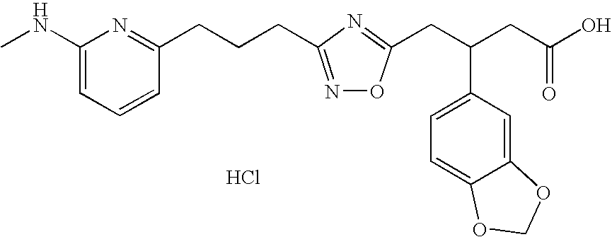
CNC1=CC=CC(CCCC2=NOC(CC(C3=CC=C4C(=C3)OCO4)CC(=O)O)=N2)=N1.Cl
